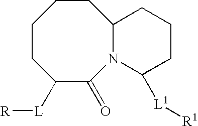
C1CC([L][R])C(=O)N2C(CC1)CCCC2[L1][R1]
